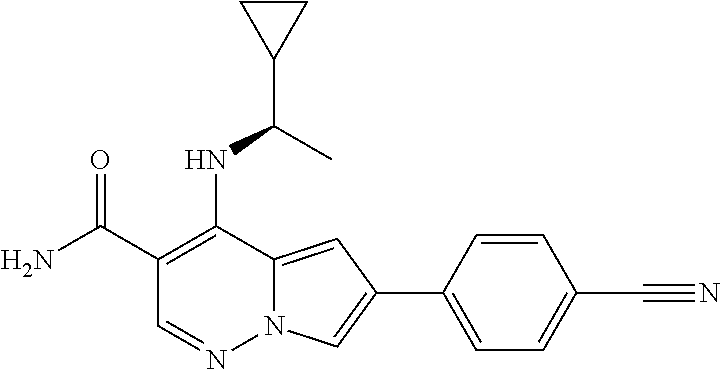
C1(C(N)=O)=C(NC(C2CC2)C)C2=CC(C3=CC=C(C#N)C=C3)=CN2N=C1
